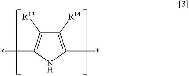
C1([R14])=C(*)NC(*)=C1[R13]
